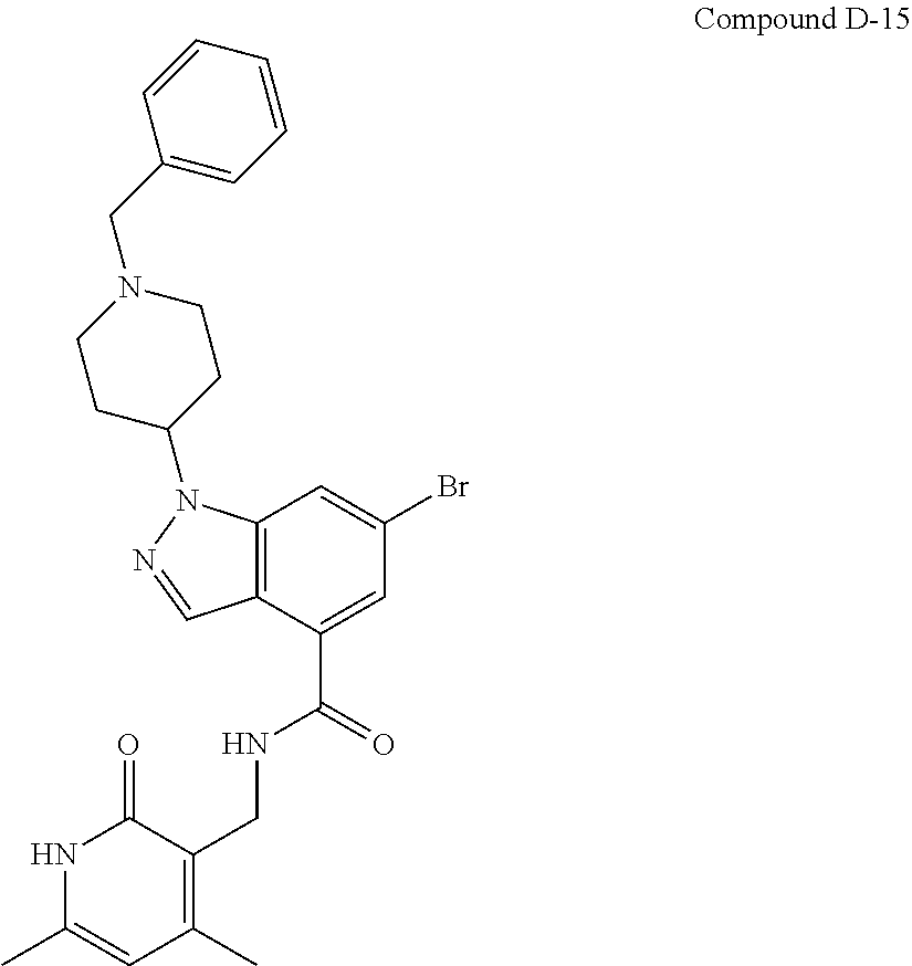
C12=C(C(C(=O)NCC3=C(C)C=C(C)NC3=O)=CC(Br)=C1)C=NN2C1CCN(CC2=CC=CC=C2)CC1
